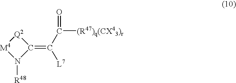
N1([R48])C(=C(C(=O)[(R47)q(CX43)r])[L7])[Q2][M4]1
